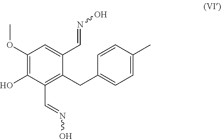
C1(OC)=C(O)C(C=NO)=C(CC2=CC=C(C)C=C2)C(C=NO)=C1
